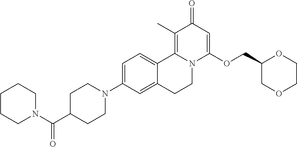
C1=C(N2CCC(C(N3CCCCC3)=O)CC2)C=C2C(=C1)C1=C(C)C(=O)C=C(OCC3COCCO3)N1CC2
